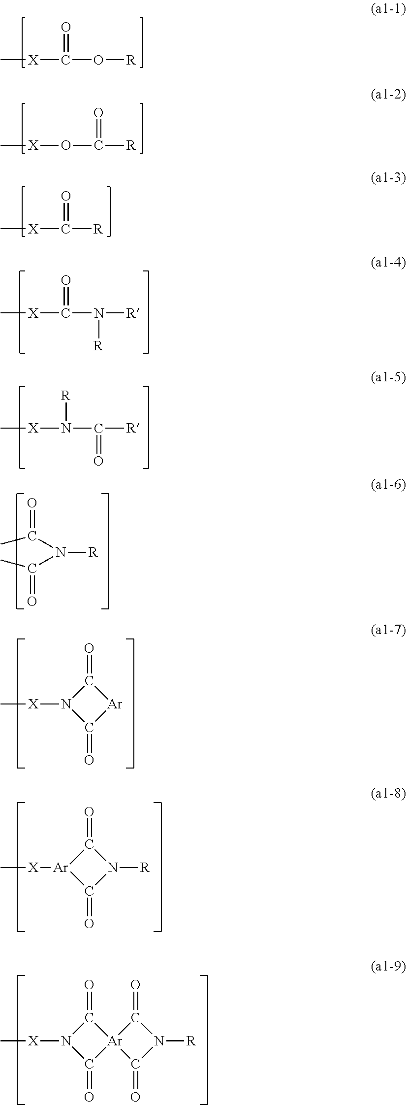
C[X]C(=O)O[R].C[X]OC([R])=O.C[X]C([R])=O.C[X]C(=O)N([R])[R].C[X]N([R])C([R])=O.N([R])(C(=O)C)C(=O)C.C1(=O)[Ar]C(=O)N1[X]C.C1(=O)N([R])C(=O)[Ar]1[X]C.C1(=O)N([X]C)C(=O)[Ar]12C(=O)N([R])C2=O
